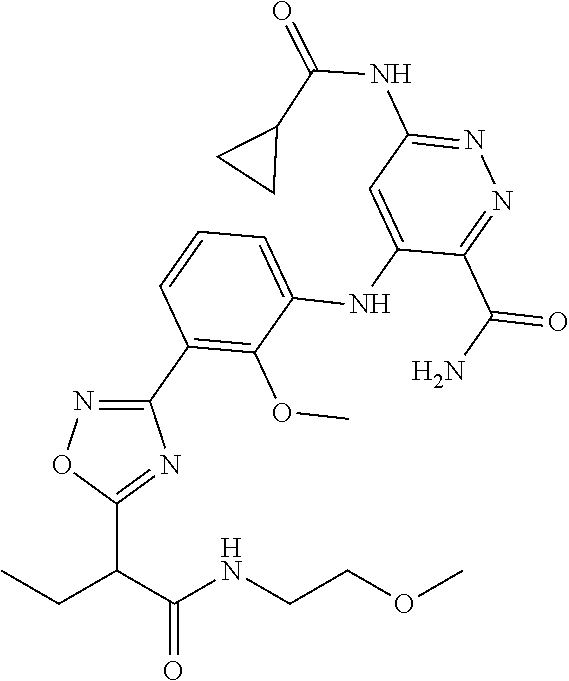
N1=C(C(N)=O)C(NC2=CC=CC(C3=NOC(C(C(NCCOC)=O)CC)=N3)=C2OC)=CC(NC(C2CC2)=O)=N1
